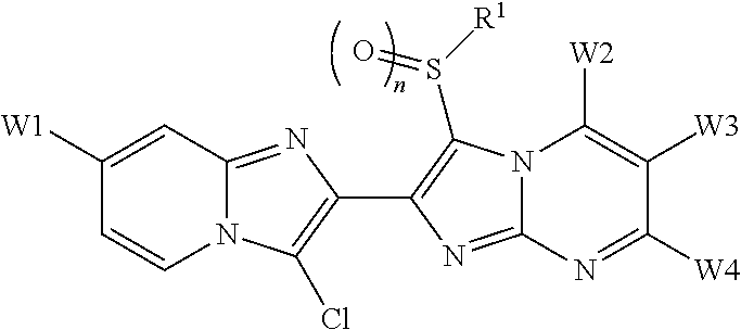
N12C(=NC(C3=C(S([R1])=O)N4C(=N3)N=C([W4])C([W3])=C4[W2])=C1Cl)C=C([W1])C=C2
